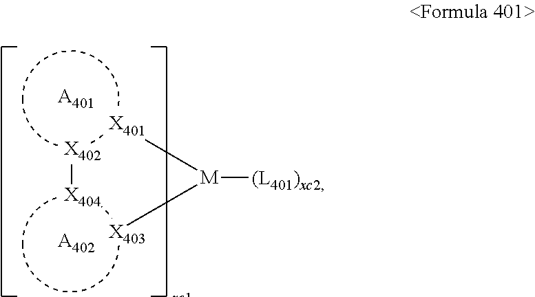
[A401].[A402].[X402][X404].[X401][M]([X403])[(L401)xc2]
